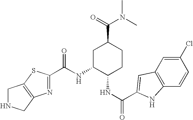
C1NCC2=C1SC(C(NC1C(NC(=O)C3=CC4=C(C=CC(Cl)=C4)N3)CCC(C(=O)N(C)C)C1)=O)=N2
